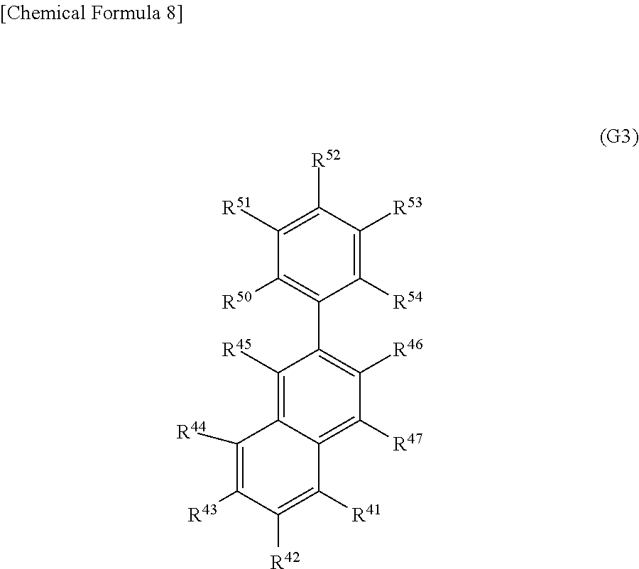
C1([R52])=C([R51])C([R50])=C(C2=C([R46])C([R47])=C3C(=C2[R45])C([R44])=C([R43])C([R42])=C3[R41])C([R54])=C1[R53]
